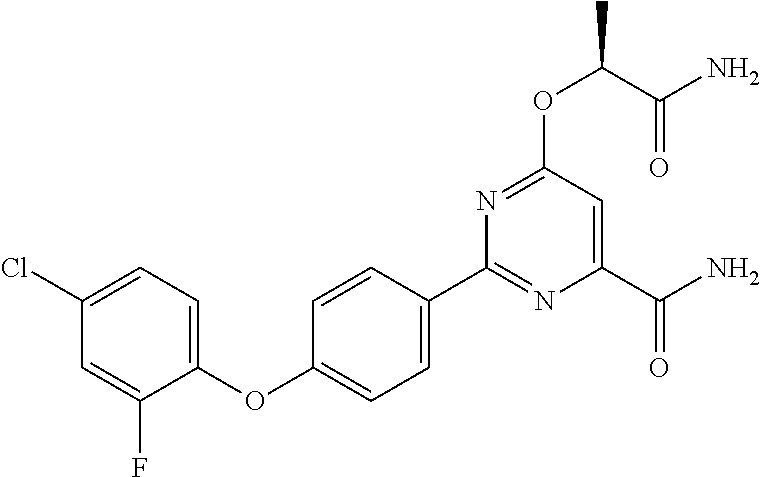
C1=C(F)C(OC2=CC=C(C3=NC(C(N)=O)=CC(OC(C(=O)N)C)=N3)C=C2)=CC=C1Cl
